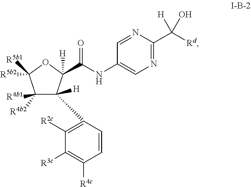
C1([R4b2])([R4b1])C(C2=C([R2c])C([R3c])=C([R4c])C=C2)([H])C([H])(C(=O)NC2=CN=C(C([Rd])(O)[H])N=C2)OC1([R5b2])[R5b1]
